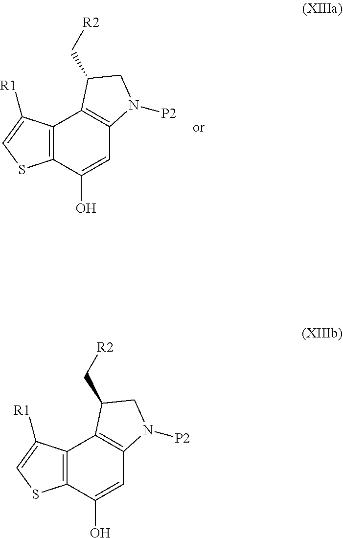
C12=C(C(O)=CC3=C1C(C[R2])CN3[P2])SC=C2[R1].C12=C(C(O)=CC3=C1C(C[R2])CN3[P2])SC=C2[R1]
